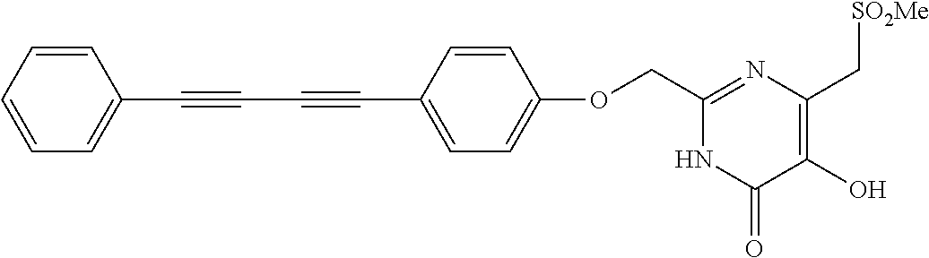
C1=CC=CC(C#CC#CC2=CC=C(OCC3=NC(C[SO2Me])=C(O)C(=O)N3)C=C2)=C1
